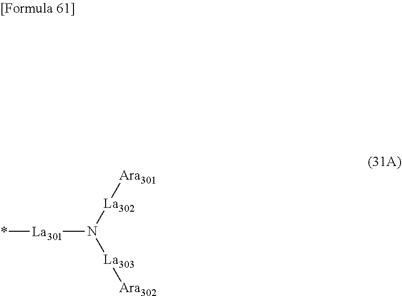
[La301](N([La303][Ara302])[La302][Ara301])*
